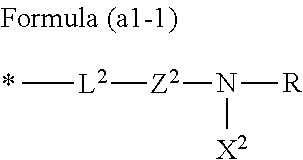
[L2]([Z2]N([X2])[R])C.*
